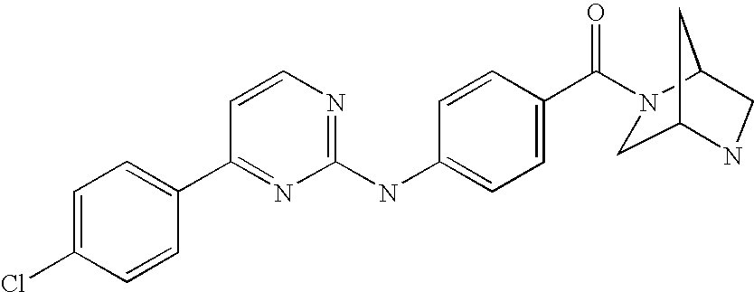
C1=C(Cl)C=CC(C2=NC(NC3=CC=C(C(=O)N4CC5NCC4C5)C=C3)=NC=C2)=C1
